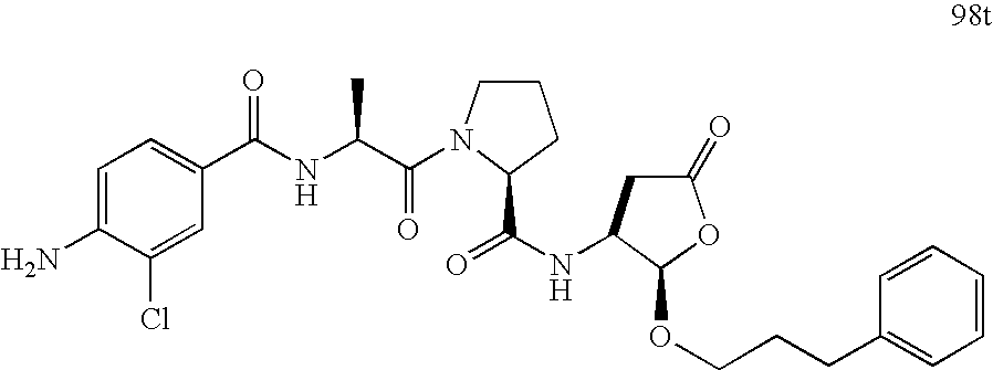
NC1=CC=C(C(NC(C(=O)N2CCCC2C(=O)NC2CC(=O)OC2OCCCC2=CC=CC=C2)C)=O)C=C1Cl
